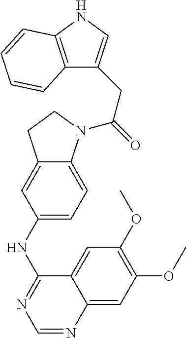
C12=C(NC=C1CC(=O)N1C3=CC=C(NC4=NC=NC5=CC(OC)=C(OC)C=C45)C=C3CC1)C=CC=C2
